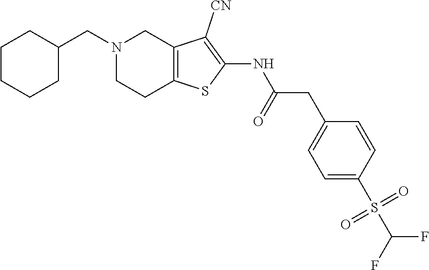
C12=C(SC(NC(CC3=CC=C(S(=O)(=O)C(F)F)C=C3)=O)=C1[CN])CCN(CC1CCCCC1)C2
